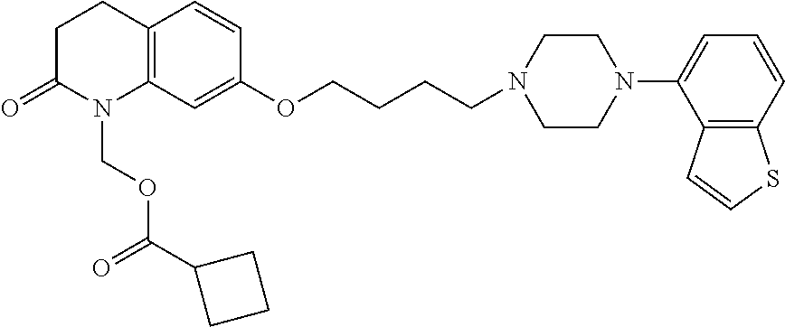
C12=C(C=C(OCCCCN3CCN(C4=CC=CC5=C4C=CS5)CC3)C=C1)N(COC(=O)C1CCC1)C(=O)CC2
